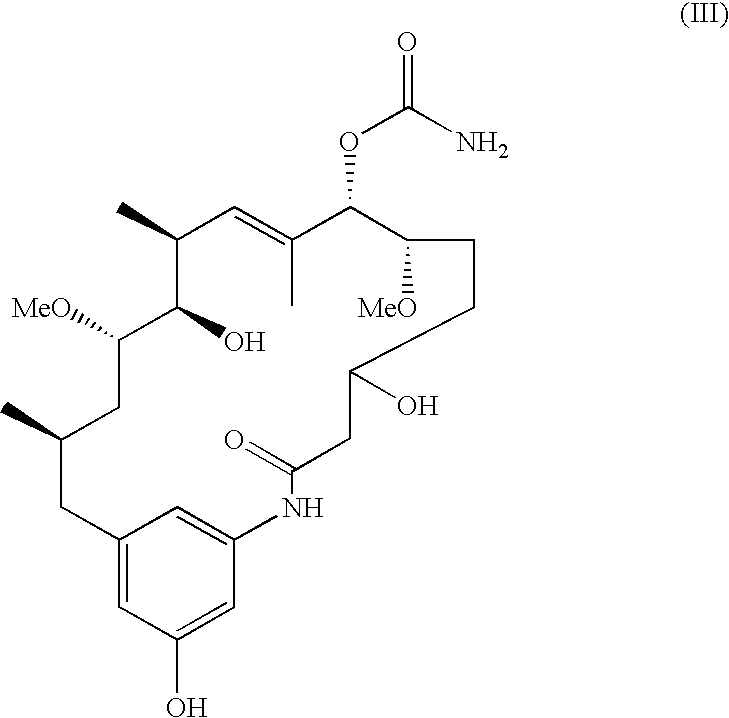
C1(C)C(O)C([MeO])CC(C)CC2=CC(O)=CC(=C2)NC(=O)CC(O)CCC([MeO])C(OC(=O)N)C(C)=C1
